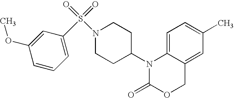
C1=C2C(=CC(C)=C1)COC(=O)N2C1CCN(S(=O)(=O)C2=CC=CC(OC)=C2)CC1
